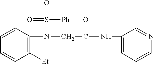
C1([Et])=C(N(S(=O)([Ph])=O)CC(=O)NC2=CC=CN=C2)C=CC=C1
